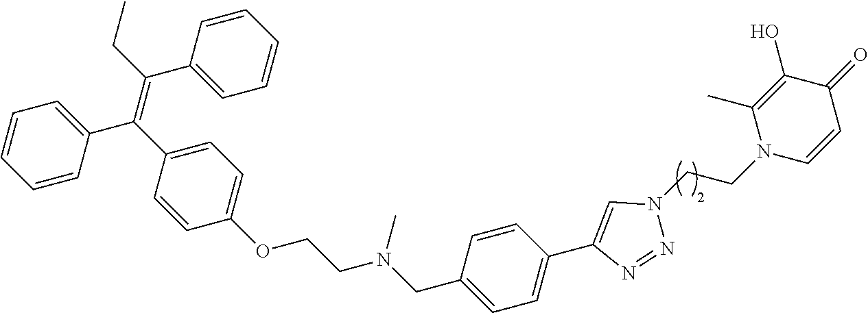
C1=CC(CN(CCOC2=CC=C(C(=C(CC)C3=CC=CC=C3)C3=CC=CC=C3)C=C2)C)=CC=C1C1=CN(CCN2C=CC(=O)C(O)=C2C)N=N1
